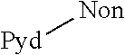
[Pyd][Non]
